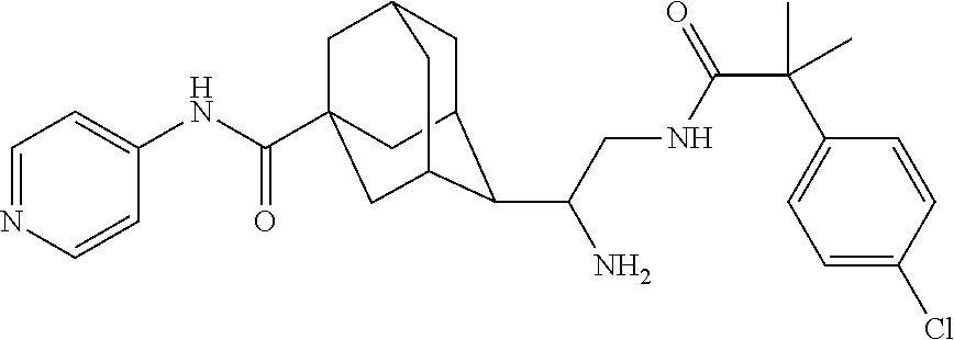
C1C2C(C(CNC(C(C3=CC=C(Cl)C=C3)(C)C)=O)N)C3CC(C(NC4=CC=NC=C4)=O)(CC1C3)C2
